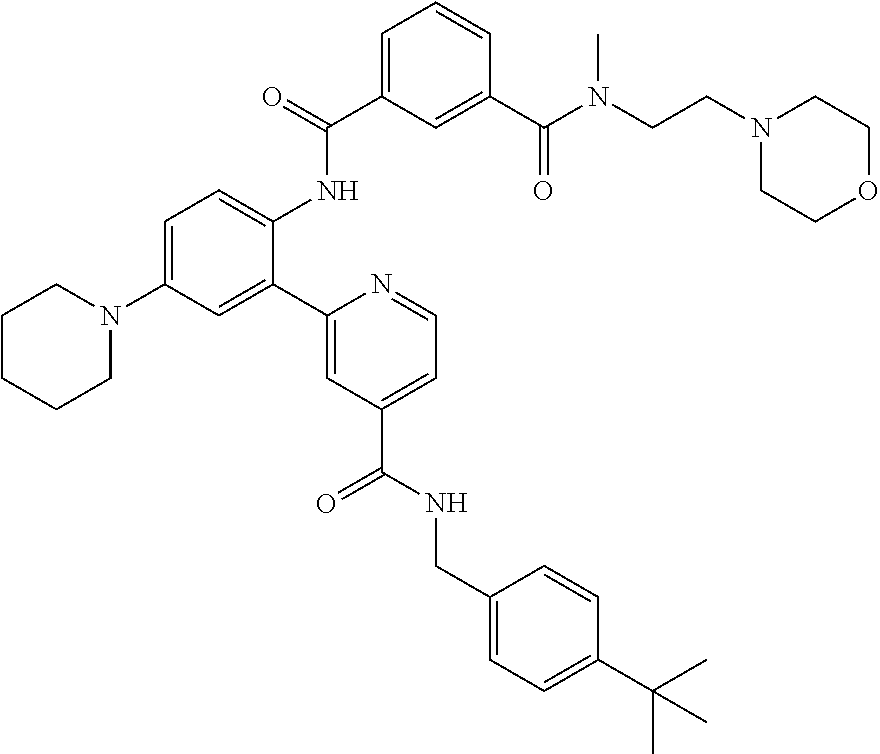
C1=C(N2CCCCC2)C=C(C2=CC(C(=O)NCC3=CC=C(C(C)(C)C)C=C3)=CC=N2)C(NC(C2=CC=CC(C(N(CCN3CCOCC3)C)=O)=C2)=O)=C1
